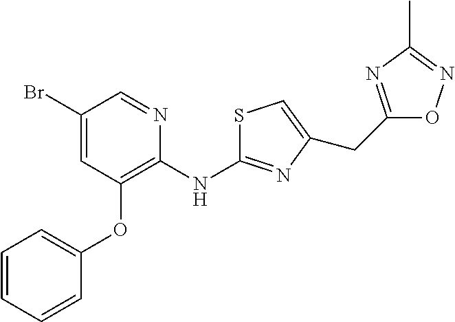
C1(Br)=CC(OC2=CC=CC=C2)=C(NC2=NC(CC3=NC(C)=NO3)=CS2)N=C1
